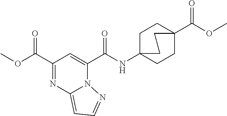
C1(C(OC)=O)=NC2=CC=NN2C(C(NC23CCC(C(OC)=O)(CC2)CC3)=O)=C1
